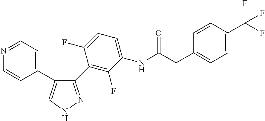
C1(C2=NNC=C2C2=CC=NC=C2)=C(F)C(NC(CC2=CC=C(C(F)(F)F)C=C2)=O)=CC=C1F
